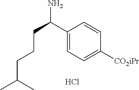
C1(C(CCCC(C)C)N)=CC=C([CO2iPr])C=C1.Cl
